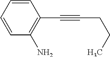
C1=CC=CC(N)=C1C#CCCC
